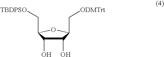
C1(O)C(O)C(C[TBDPSO])OC1C[ODMTrt]
